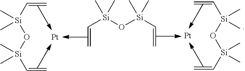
C=C[Si](O[Si](C=C)(C)C)(C)C.[Pt].C=C[Si](O[Si](C=C)(C)C)(C)C.C=C[Si](O[Si](C=C)(C)C)(C)C.[Pt]
